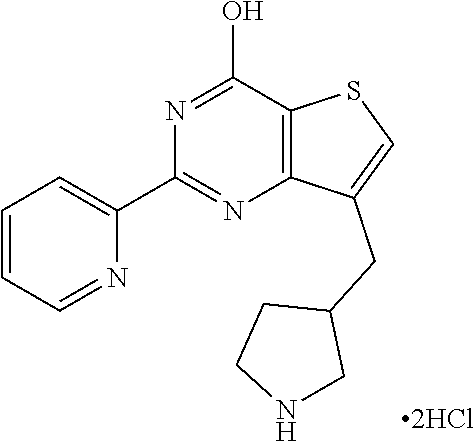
N1=C(O)C2=C(N=C1C1=CC=CC=N1)C(CC1CCNC1)=CS2
